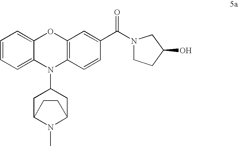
C1=CC=C2C(=C1)OC1=C(N2C2CC3N(C)C(C2)CC3)C=CC(C(=O)N2CCC(O)C2)=C1
